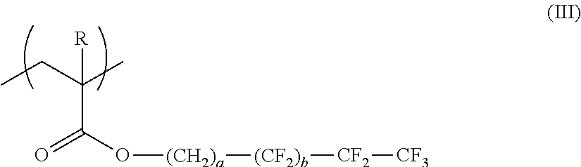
CCC(C)(C(O[(CH2)a][(CF2)b][CF2][CF3])=O)[R]
